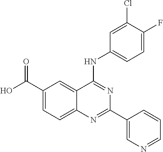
C1(C(O)=O)=CC=C2C(=C1)C(NC1=CC=C(F)C(Cl)=C1)=NC(C1=CN=CC=C1)=N2
